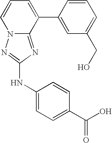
C1=CC=C(C2=CC(CO)=CC=C2)C2=NC(NC3=CC=C(C(O)=O)C=C3)=NN12
